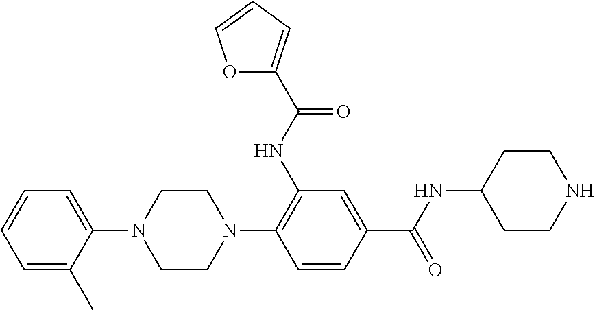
C1=C(C)C(N2CCN(C3=C(NC(=O)C4=CC=CO4)C=C(C(=O)NC4CCNCC4)C=C3)CC2)=CC=C1
